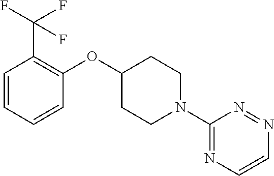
C1=CC=CC(OC2CCN(C3=NC=CN=N3)CC2)=C1C(F)(F)F
